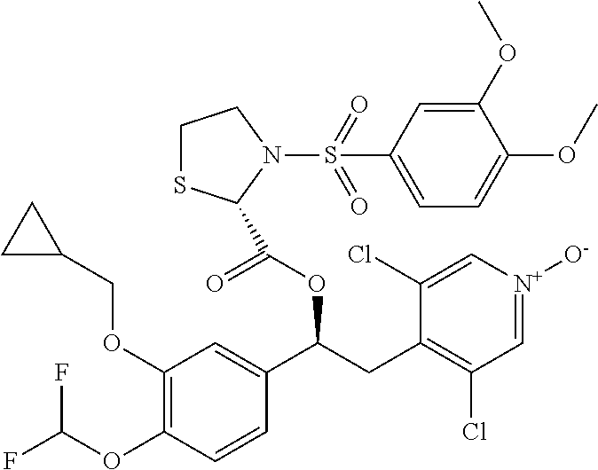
C1(OCC2CC2)=C(OC(F)F)C=CC(C(CC2=C(Cl)C=[N+]([O-])C=C2Cl)OC(=O)C2SCCN2S(=O)(=O)C2=CC=C(OC)C(OC)=C2)=C1
